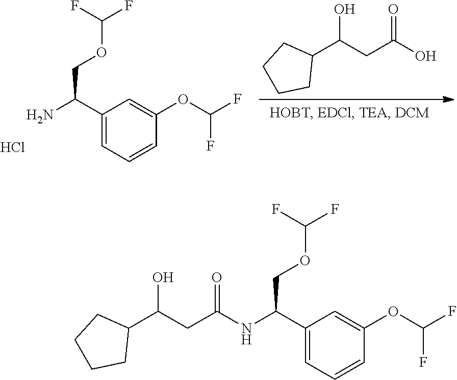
C1=C(OC(F)F)C=CC=C1C(N)COC(F)F.Cl.C1(C(CC(O)=O)O)CCCC1.C1=C(OC(F)F)C=CC=C1C(NC(CC(C1CCCC1)O)=O)COC(F)F
